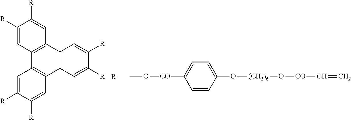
C12=C(C3=C(C4=C1C=C([R])C([R])=C4)C=C([R])C([R])=C3)C=C([R])C([R])=C2.C1=CC(O[(CH2)6]O[CO]C=C)=CC=C1[CO]OC
